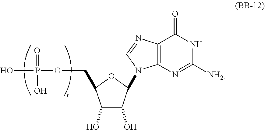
C1(O)C(O)C(N2C3=C(C(=O)NC([NH2])=N3)N=C2)OC1COP(=O)(O)O
